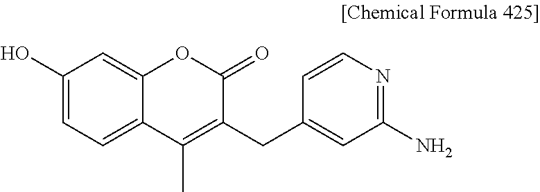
C1(O)=CC=C2C(=C1)OC(=O)C(CC1=CC(N)=NC=C1)=C2C
